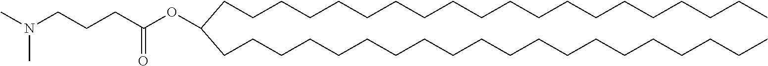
C(CCCCCCCCCCCCCCCCCCC)C(CCCCCCCCCCCCCCCCCCCC)OC(CCCN(C)C)=O
